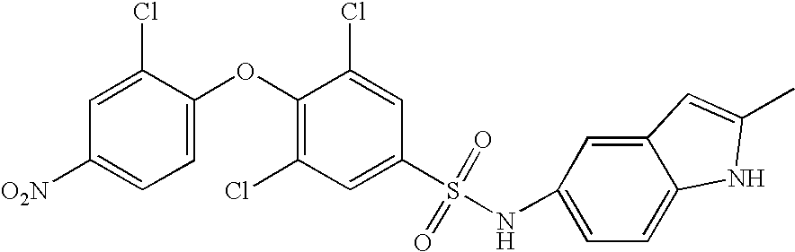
O(C1=C(Cl)C=C(S(NC2=CC=C3C(=C2)C=C(C)N3)(=O)=O)C=C1Cl)C1=CC=C([O2N])C=C1Cl
